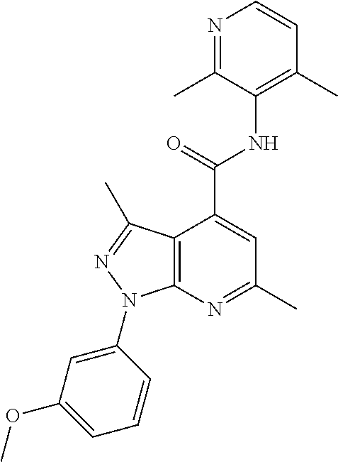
N1=C(C)C(NC(C2=CC(C)=NC3=C2C(C)=NN3C2=CC(OC)=CC=C2)=O)=C(C)C=C1
